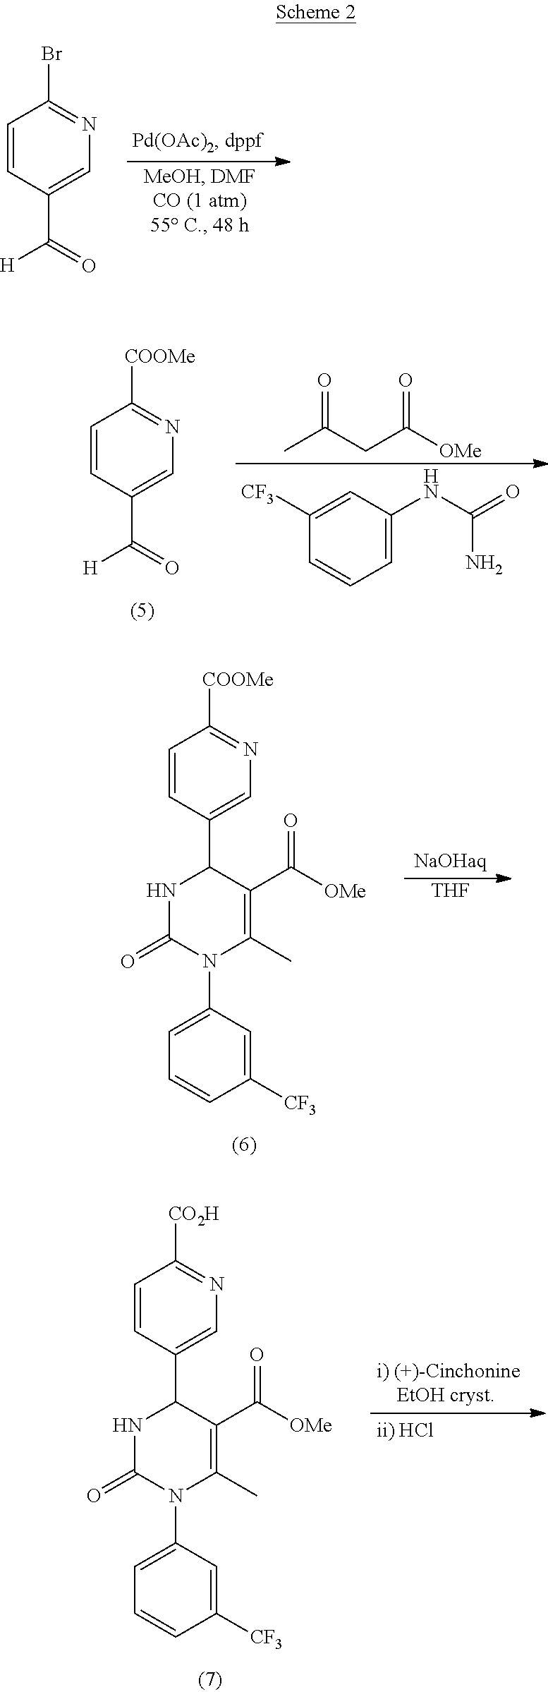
C1=CC(C([H])=O)=CN=C1Br.C1=CC(C([H])=O)=CN=C1[COOMe].CC(CC([OMe])=O)=O.C1=C([CF3])C=CC=C1NC(=O)N.C1=CC(C2NC(=O)N(C3=CC=CC([CF3])=C3)C(C)=C2C([OMe])=O)=CN=C1[COOMe].[THF].C1=CC(C2NC(=O)N(C3=CC=CC([CF3])=C3)C(C)=C2C([OMe])=O)=CN=C1[CO2H]
